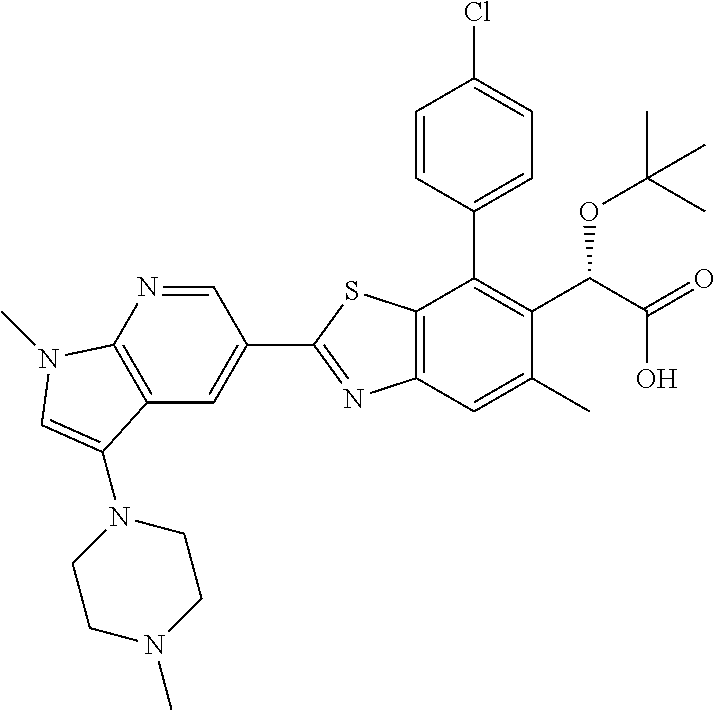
C12=C(N=CC(C3=NC4=C(S3)C(C3=CC=C(Cl)C=C3)=C(C(OC(C)(C)C)C(O)=O)C(C)=C4)=C1)N(C)C=C2N1CCN(C)CC1
